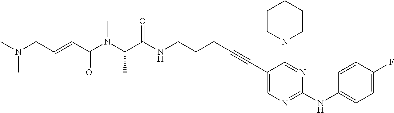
C1(C#CCCCNC(C(N(C(C=CCN(C)C)=O)C)C)=O)=CN=C(NC2=CC=C(F)C=C2)N=C1N1CCCCC1
